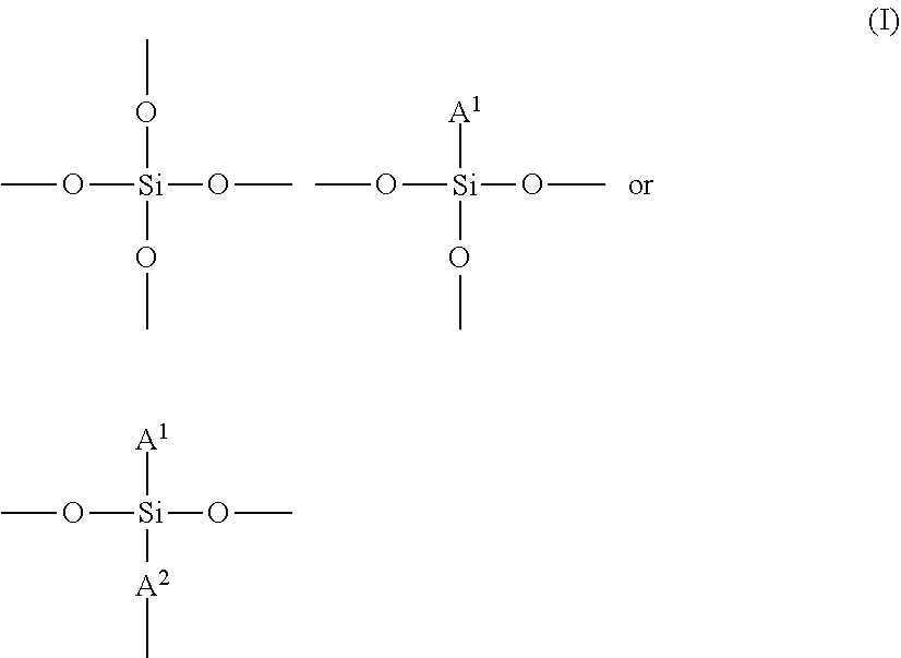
CO[Si](OC)(OC)OC.CO[Si]([A1])(OC)OC.CO[Si]([A1])([A2]C)OC
